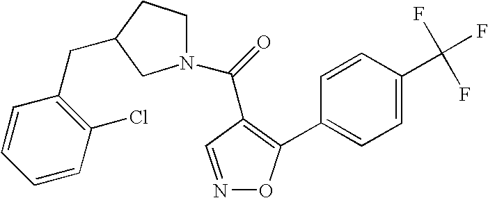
N1(C(=O)C2=C(C3=CC=C(C(F)(F)F)C=C3)ON=C2)CCC(CC2=C(Cl)C=CC=C2)C1
